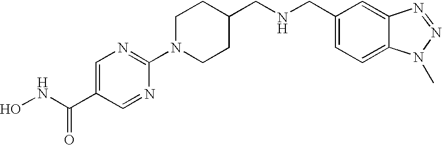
C1(N2CCC(CNCC3=CC=C4C(=C3)N=NN4C)CC2)=NC=C(C(NO)=O)C=N1
